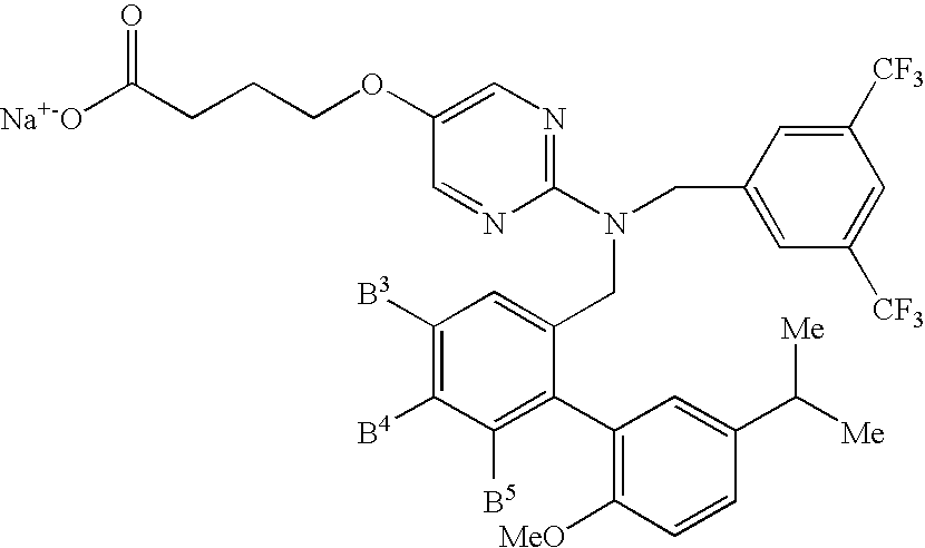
C1([CF3])=CC(CN(C2=NC=C(OCCCC([Na+-O])=O)C=N2)CC2=CC([B3])=C([B4])C([B5])=C2C2=C([MeO])C=CC(C([Me])[Me])=C2)=CC([CF3])=C1
